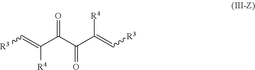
[R4]C(=C[R3])C(C(C(=C[R3])[R4])=O)=O
